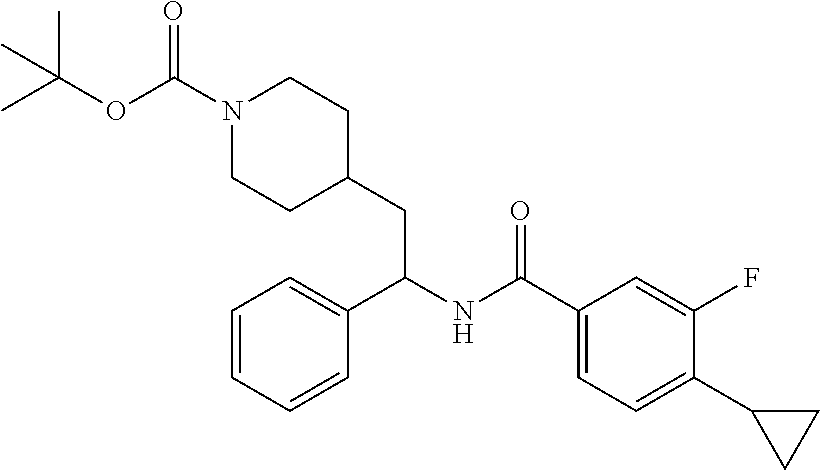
C1(C(NC(C2=CC=CC=C2)CC2CCN(C(=O)OC(C)(C)C)CC2)=O)=CC=C(C2CC2)C(F)=C1
